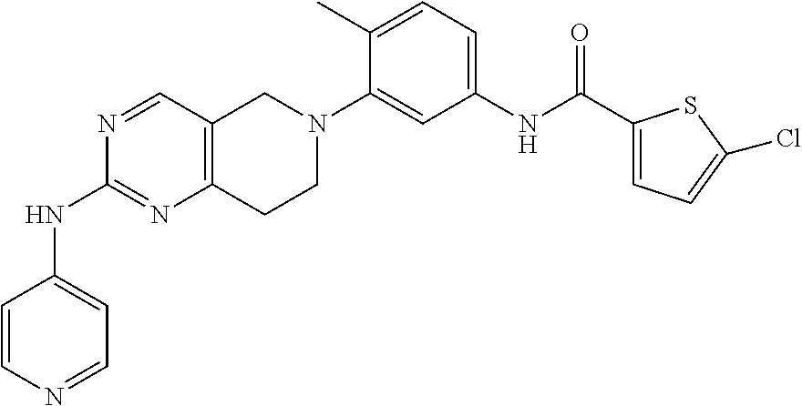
N1=CC2=C(N=C1NC1=CC=NC=C1)CCN(C1=CC(NC(C3=CC=C(Cl)S3)=O)=CC=C1C)C2
